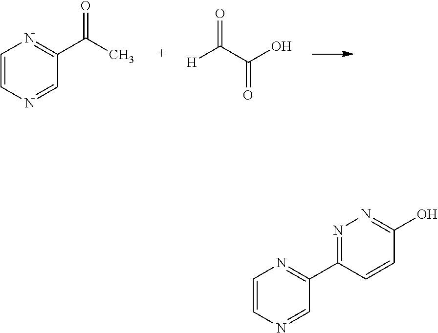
C1=CN=CC(C(C)=O)=N1.O=C([H])C(=O)O.C1=CN=CC(C2=NN=C(O)C=C2)=N1
